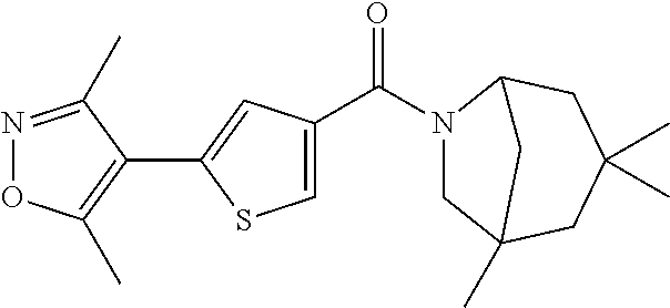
N1=C(C)C(C2=CC(C(N3CC4(C)CC(C)(C)CC3C4)=O)=CS2)=C(C)O1
